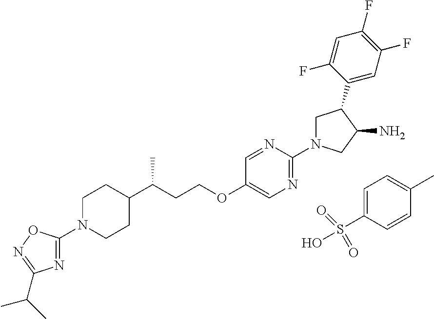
C1=C(S(O)(=O)=O)C=CC(C)=C1.N1=C(N2CC(C3=CC(F)=C(F)C=C3F)C(N)C2)N=CC(OCCC(C2CCN(C3=NC(C(C)C)=NO3)CC2)C)=C1
